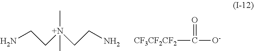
NCC[N+](CCN)(C)C.[CF3CF2CF2]C([O-])=O
